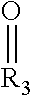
O=[R3]
